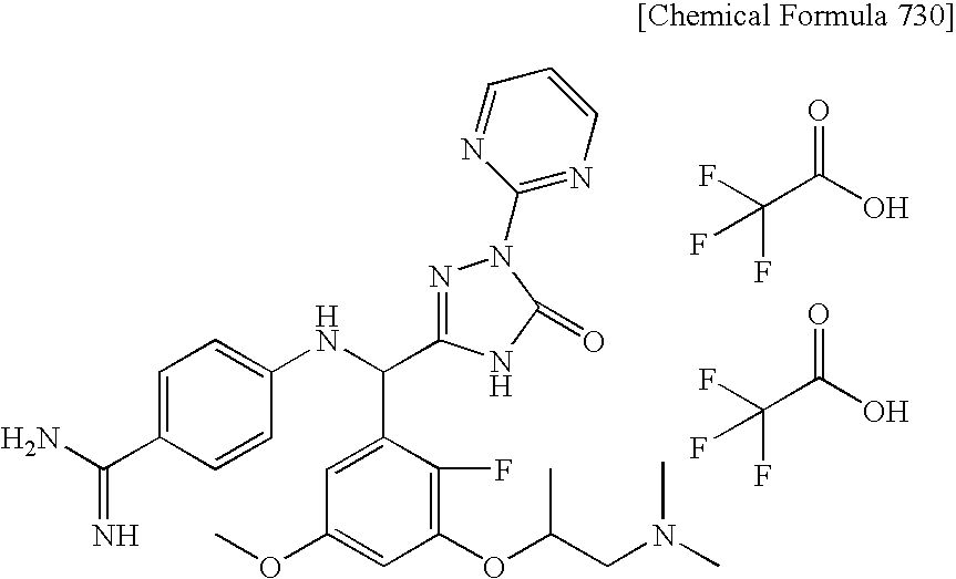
C1(OC(CN(C)C)C)=C(F)C(C(NC2=CC=C(C(N)=N)C=C2)C2=NN(C3=NC=CC=N3)C(=O)N2)=CC(OC)=C1.FC(C(O)=O)(F)F.FC(C(O)=O)(F)F
